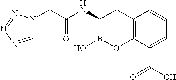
C12=C(C(C(O)=O)=CC=C1)OB(O)C(NC(CN1C=NN=N1)=O)C2
